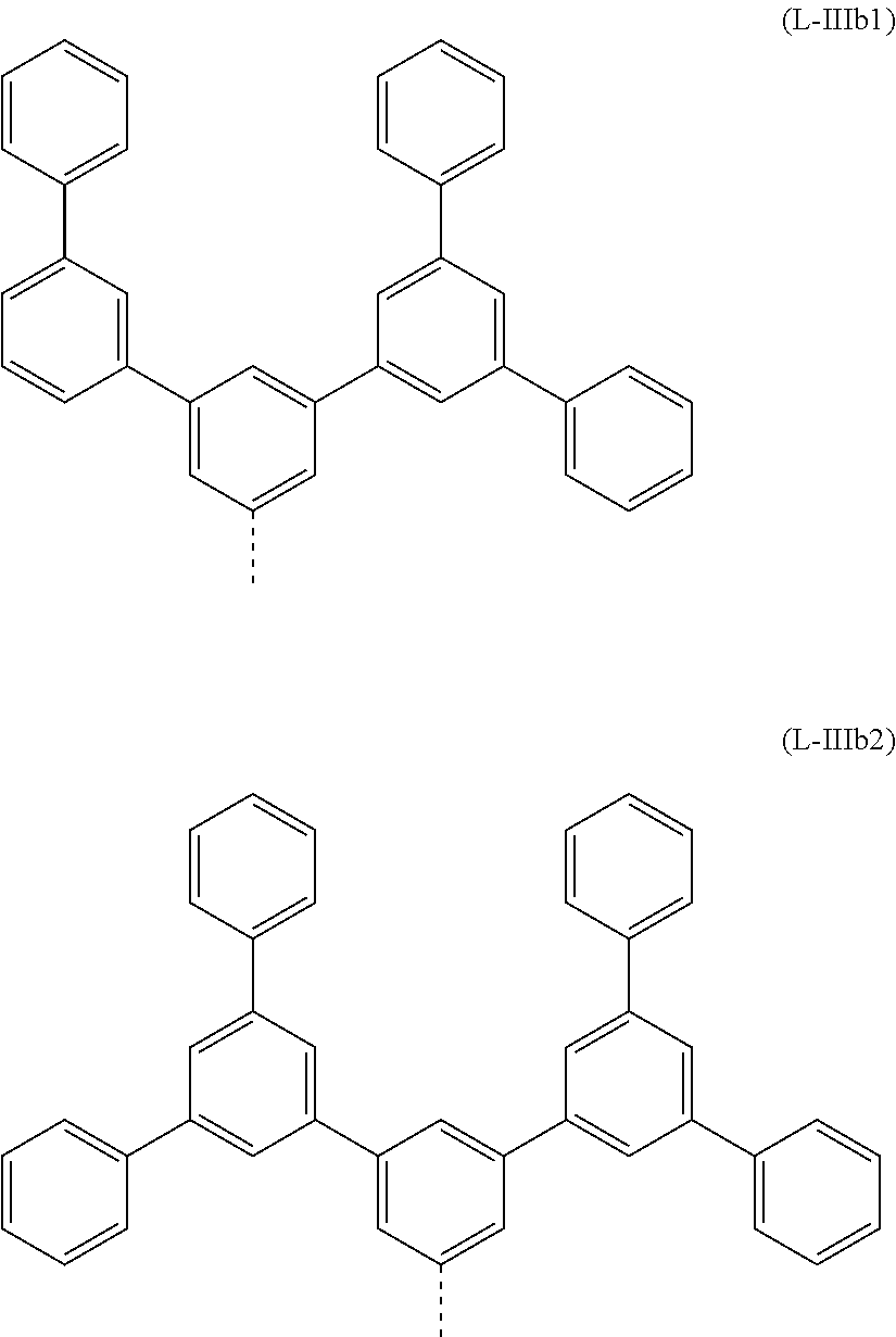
C1=C(C2=CC=CC=C2)C=C(C2=CC=CC=C2)C=C1C1=CC(C2=CC(C3=CC=CC=C3)=CC=C2)=CC(C)=C1.C1=C(C2=CC=CC=C2)C=C(C2=CC=CC=C2)C=C1C1=CC(C2=CC(C3=CC=CC=C3)=CC(C3=CC=CC=C3)=C2)=CC(C)=C1
